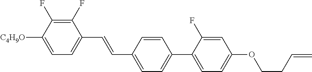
C1(F)=C(F)C([C4H9O])=CC=C1C=CC1=CC=C(C2=CC=C(OCCC=C)C=C2F)C=C1
